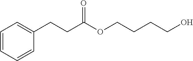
C(C(OCCCCO)=O)CC1=CC=CC=C1
